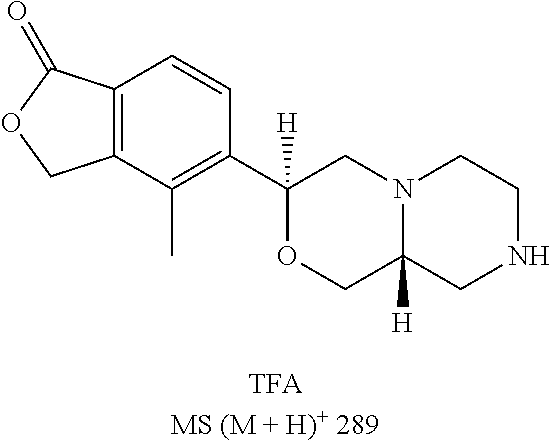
C12=C(C(C)=C(C3([H])OCC4([H])N(C3)CCNC4)C=C1)COC2=O
